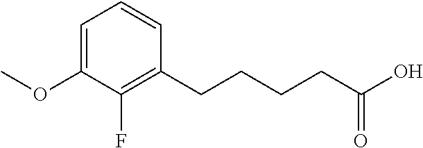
C1=C(OC)C(F)=C(CCCCC(O)=O)C=C1
